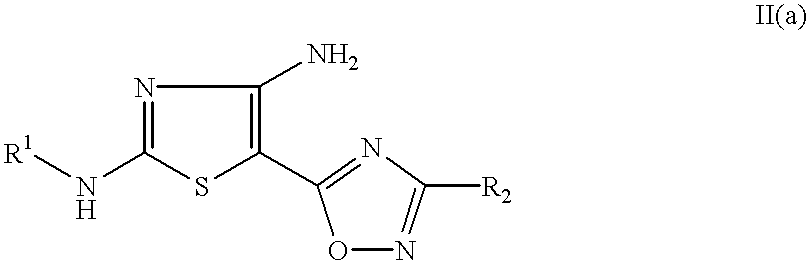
[R1]NC1=NC(N)=C(C2=NC([R2])=NO2)S1
